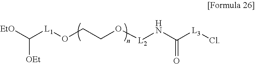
C([L1]OCCO[L2]NC([L3]Cl)=O)([EtO])[OEt]
